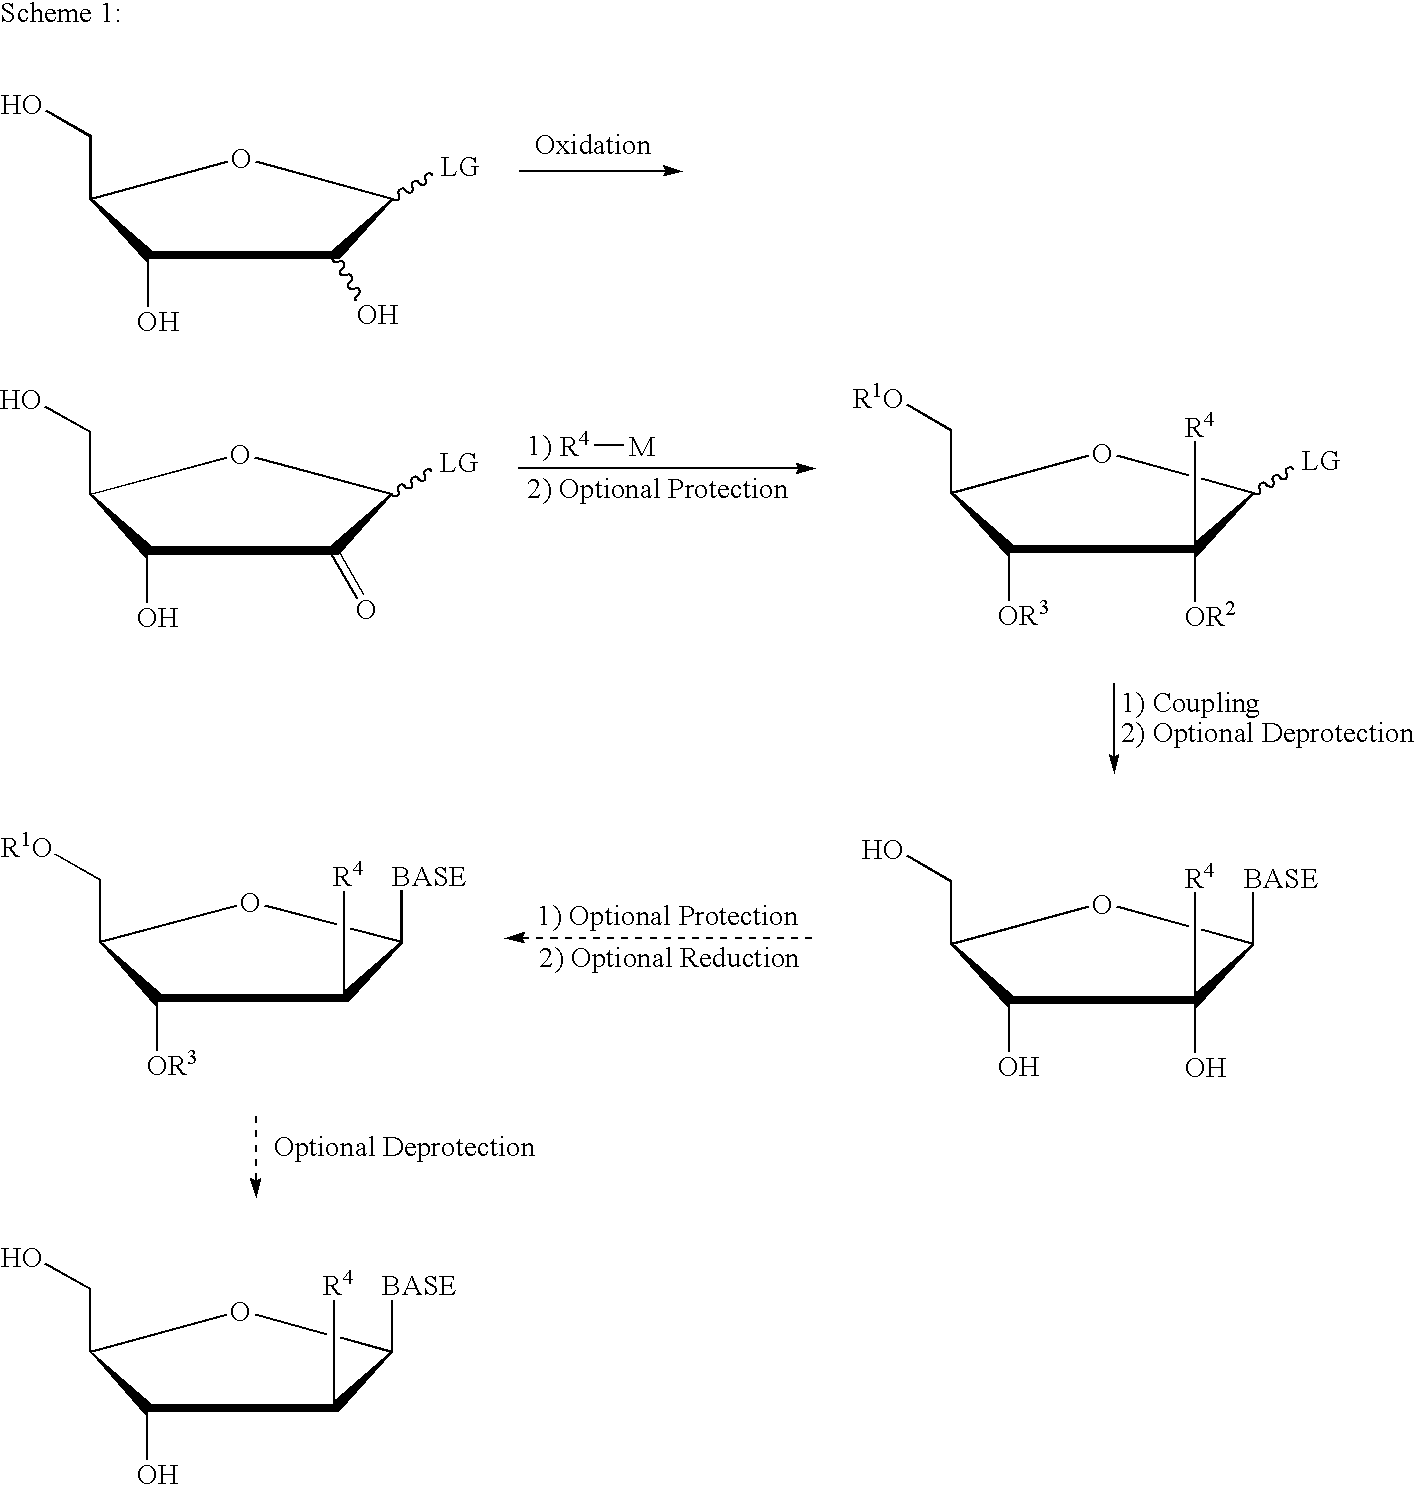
C1(CO)OC([LG])C(O)C1O.C1(C[R1O])OC([LG])C([OR2])([R4])C1[OR3].C1(CO)OC([LG])C(=O)C1O.[R4][M].C1(CO)OC([BASE])C(O)([R4])C1O.C1(C[R1O])OC([BASE])C([R4])C1[OR3].C1(CO)OC([BASE])C([R4])C1O
